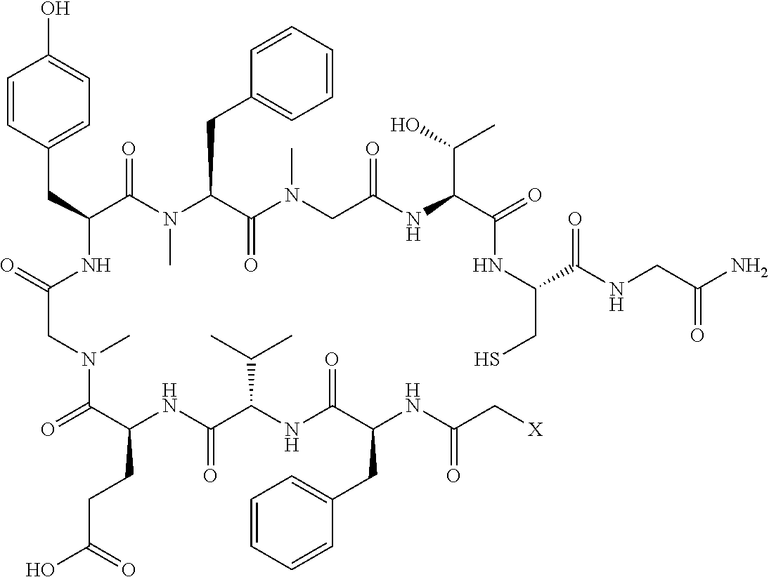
C(NC(CC1=CC=CC=C1)C(NC(C(C)C)C(NC(CCC(O)=O)C(=O)N(CC(NC(CC1=CC=C(O)C=C1)C(N(C)C(CC1=CC=CC=C1)C(N(C)CC(NC(C(=O)NC(CS)C(NCC(=O)N)=O)C(C)O)=O)=O)=O)=O)C)=O)=O)(=O)C[X]
